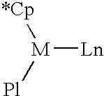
[M]([Ln])([Pl])[*Cp]
